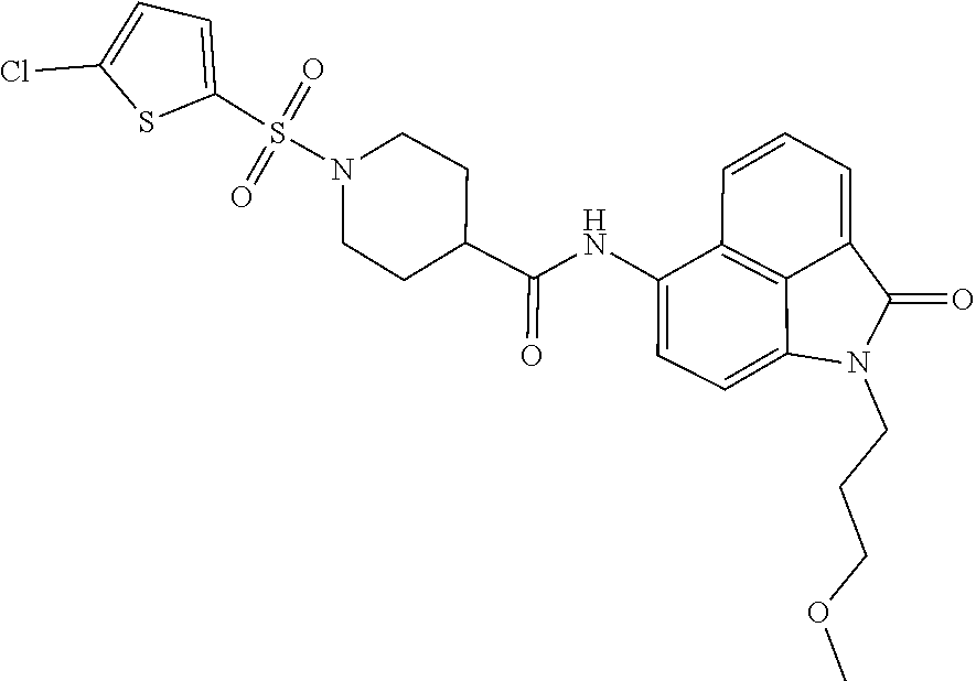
C1(S(N2CCC(C(=O)NC3=CC=C4C5=C3C=CC=C5C(=O)N4CCCOC)CC2)(=O)=O)=CC=C(Cl)S1
